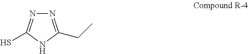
N1=C(CC)NC(S)=N1
